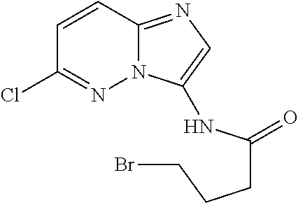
C1=CC2=NC=C(NC(CCCBr)=O)N2N=C1Cl
